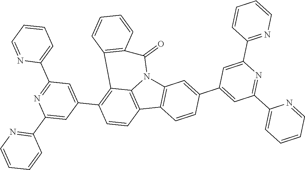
C12=C(C3=C4N1C(=O)C1=C(C4=C(C4=CC(C5=CC=CC=N5)=NC(C5=NC=CC=C5)=C4)C=C3)C=CC=C1)C=CC(C1=CC(C3=CC=CC=N3)=NC(C3=NC=CC=C3)=C1)=C2
